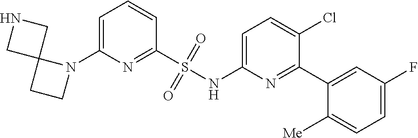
C1(S(NC2=CC=C(Cl)C(C3=CC(F)=CC=C3[Me])=N2)(=O)=O)=NC(N2C3(CC2)CNC3)=CC=C1
